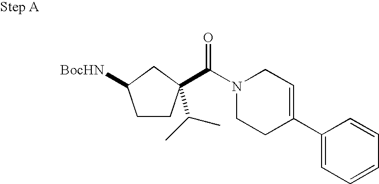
[BocHN]C1CCC(C(=O)N2CCC(C3=CC=CC=C3)=CC2)(C(C)C)C1
